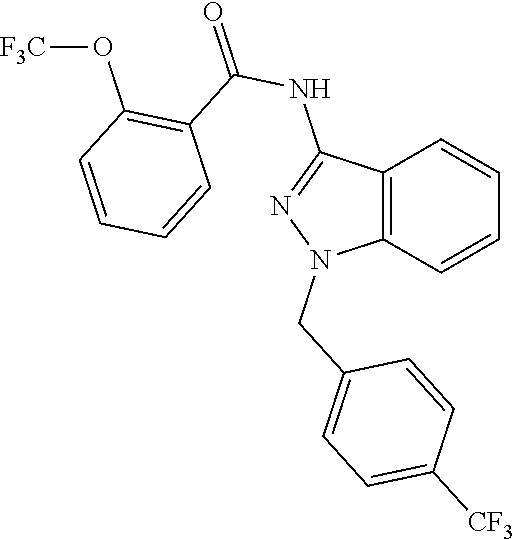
C12=C(C=CC=C1)N(CC1=CC=C([CF3])C=C1)N=C2NC(=O)C1=C(O[F3C])C=CC=C1
